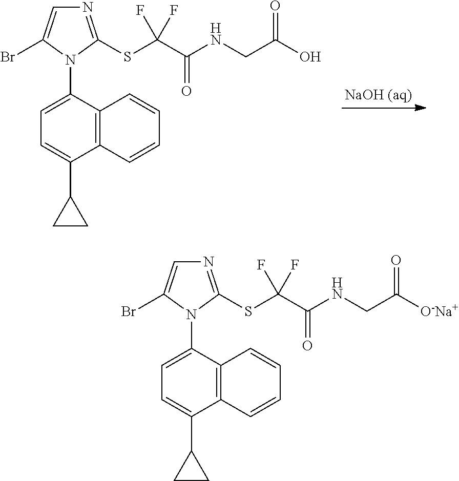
C1=C(N2C(SC(C(NCC([O-Na+])=O)=O)(F)F)=NC=C2Br)C2=C(C(C3CC3)=C1)C=CC=C2.C1=C(N2C(SC(C(NCC(O)=O)=O)(F)F)=NC=C2Br)C2=C(C(C3CC3)=C1)C=CC=C2
